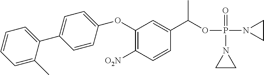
C1(OC2=CC=C(C3=CC=CC=C3C)C=C2)=C([O2N])C=CC(C(OP(N2CC2)(=O)N2CC2)C)=C1
